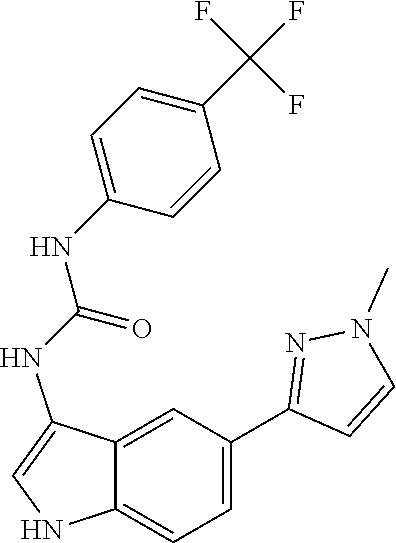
C12=CC=C(C3=NN(C)C=C3)C=C1C(NC(NC1=CC=C(C(F)(F)F)C=C1)=O)=CN2
